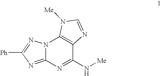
N12C(=NC([Ph])=N1)N=C(N[Me])C1=C2N([Me])C=N1
